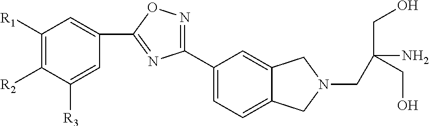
C1([R1])=C([R2])C([R3])=CC(C2=NC(C3=CC=C4C(=C3)CN(CC(N)(CO)CO)C4)=NO2)=C1
